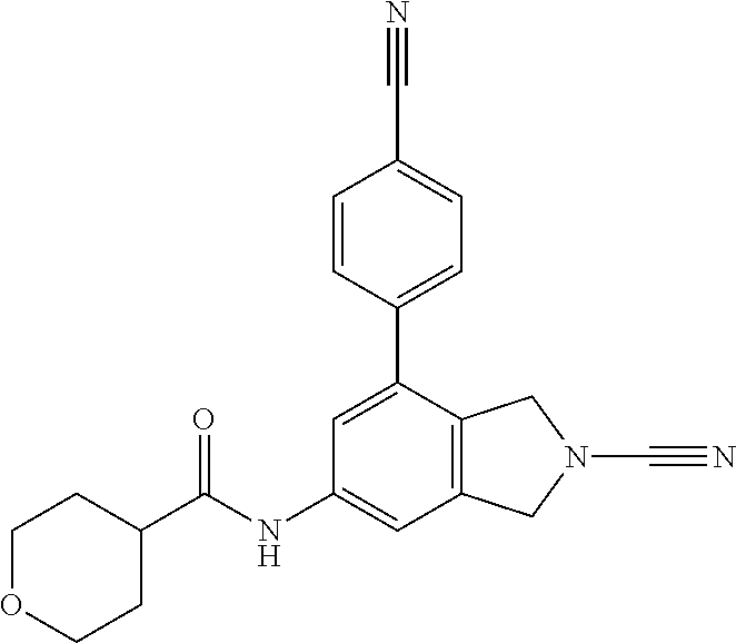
C1=C(C2=CC=C(C#N)C=C2)C2=C(C=C1NC(C1CCOCC1)=O)CN(C#N)C2
